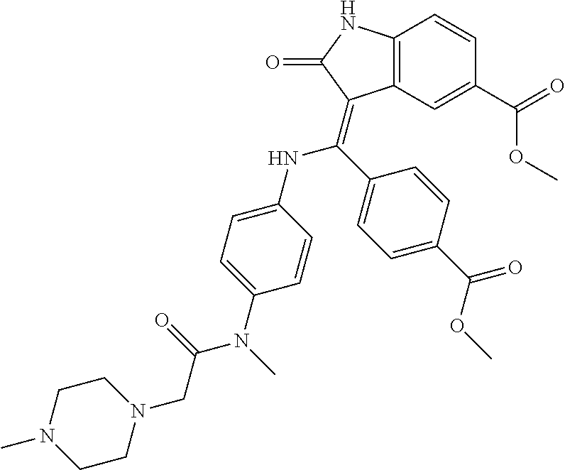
C1(C(=O)OC)=CC2=C(C=C1)NC(=O)C2=C(C1=CC=C(C(=O)OC)C=C1)NC1=CC=C(N(C)C(=O)CN2CCN(C)CC2)C=C1
